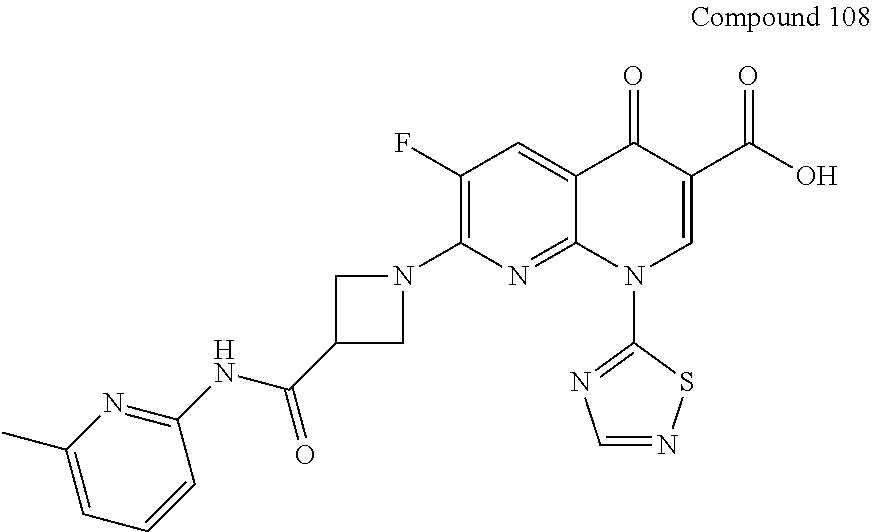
C1(F)=C(N2CC(C(NC3=NC(C)=CC=C3)=O)C2)N=C2C(=C1)C(=O)C(C(O)=O)=CN2C1=NC=NS1
